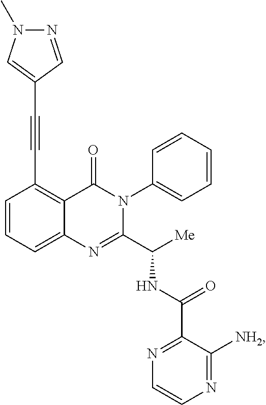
C1=CC=C2C(=C1C#CC1=CN(C)N=C1)C(=O)N(C1=CC=CC=C1)C(C([Me])NC(C1=NC=CN=C1[NH2])=O)=N2
